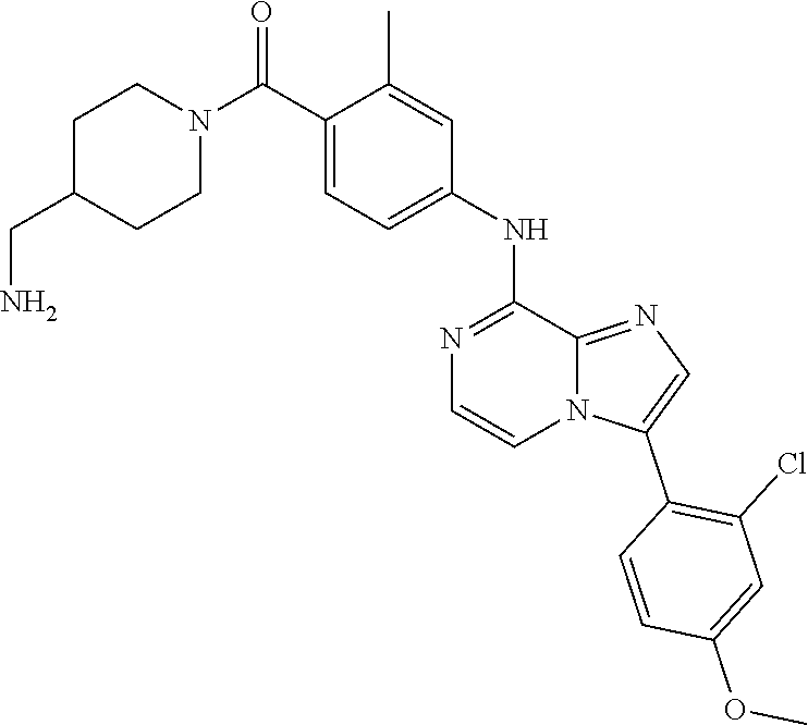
C1(C(N2CCC(CN)CC2)=O)=CC=C(NC2=NC=CN3C2=NC=C3C2=C(Cl)C=C(OC)C=C2)C=C1C
